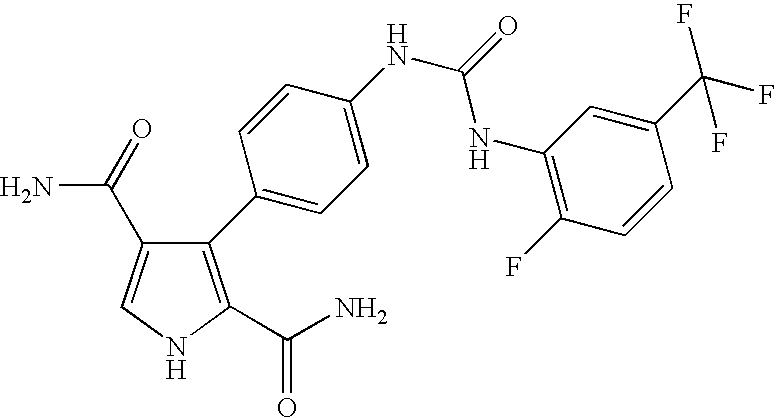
C1(C(=O)N)=CNC(C(N)=O)=C1C1=CC=C(NC(NC2=C(F)C=CC(C(F)(F)F)=C2)=O)C=C1
